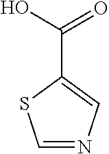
S1C=NC=C1C(O)=O
